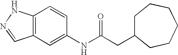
C12=C(C=C(NC(CC3CCCCCC3)=O)C=C1)C=NN2
